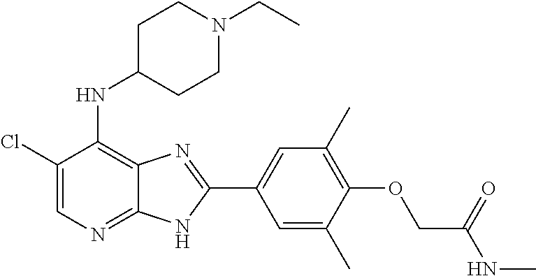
C1(Cl)=CN=C2C(=C1NC1CCN(CC)CC1)N=C(C1=CC(C)=C(OCC(NC)=O)C(C)=C1)N2
